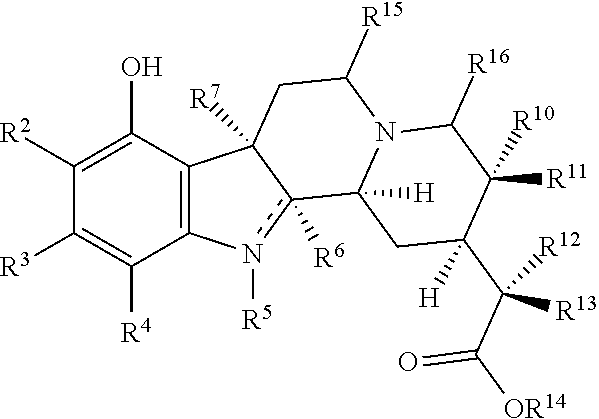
C12=C(C(O)=C([R2])C([R3])=C1[R4])C1([R7])c([R6])(n2[R5])C2([H])N(C([R15])C1)C([R16])C([R11])([R10])C(C(C([OR14])=O)([R12])[R13])([H])C2
